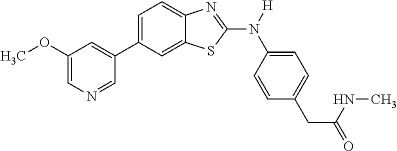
C1(OC)=CN=CC(C2=CC=C3C(=C2)SC(N([H])C2=CC=C(CC(NC)=O)C=C2)=N3)=C1
